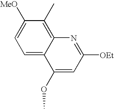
C1=C2C(=C(C)C([MeO])=C1)N=C([OEt])C=C2OC
